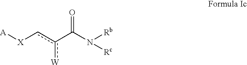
[X](cc(C(N([Rb])[Rc])=O)[W])[A]
